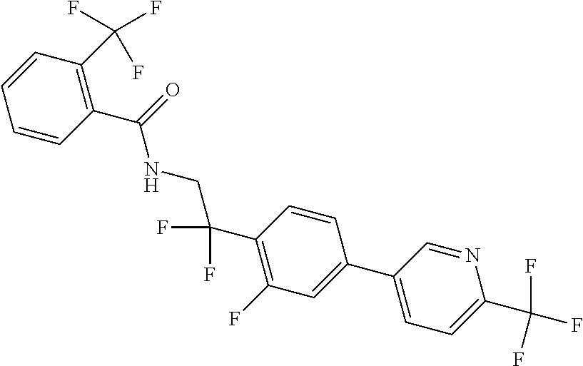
C1(C2=CC=C(C(F)(F)F)N=C2)=CC(F)=C(C(F)(F)CNC(C2=C(C(F)(F)F)C=CC=C2)=O)C=C1
